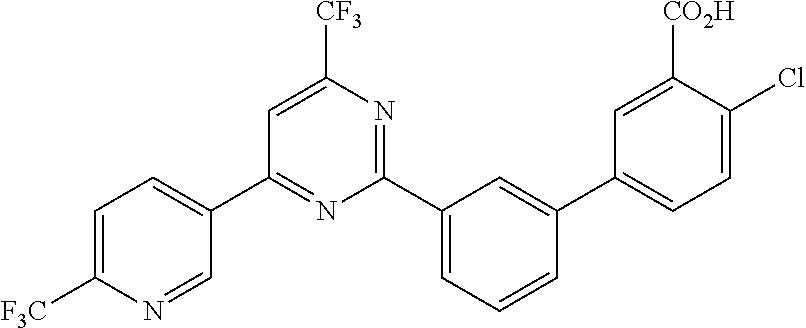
C1(C2=CC=C([F3C])N=C2)=NC(C2=CC=CC(C3=CC=C(Cl)C([CO2H])=C3)=C2)=NC([CF3])=C1
